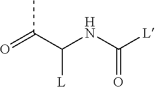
O=C(C(NC([L])=O)[L])C
